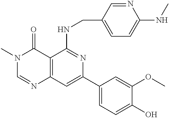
C12=C(C=C(C3=CC=C(O)C(OC)=C3)N=C1NCC1=CC=C(NC)N=C1)N=CN(C)C2=O
